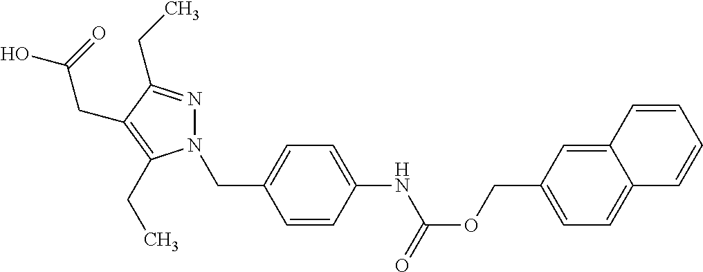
O=C(OCC1=CC=C2C(=C1)C=CC=C2)NC1=CC=C(CN2N=C(CC)C(CC(=O)O)=C2CC)C=C1
